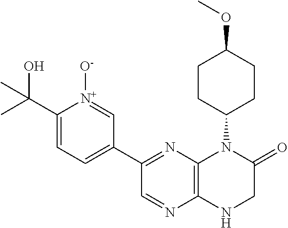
C12=C(N=C(C3=CC=C(C(O)(C)C)[N+]([O-])=C3)C=N1)N(C1CCC(OC)CC1)C(=O)CN2
